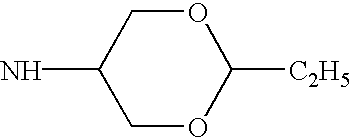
C1OC([C2H5])OCC1N
